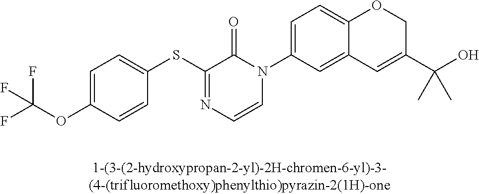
FC(OC1=CC=C(SC2=NC=CN(C3=CC=C4C(=C3)C=C(C(O)(C)C)CO4)C2=O)C=C1)(F)F
